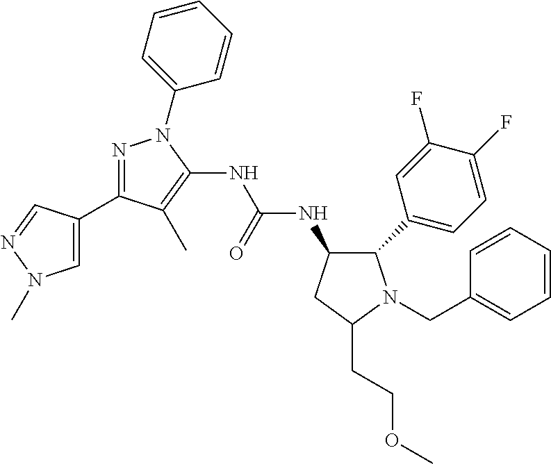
C(NC1C(C2=CC=C(F)C(F)=C2)N(CC2=CC=CC=C2)C(CCOC)C1)(NC1=C(C)C(C2=CN(C)N=C2)=NN1C1=CC=CC=C1)=O
